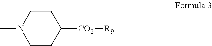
[CO2](C1CCN(C)CC1)[R9]
